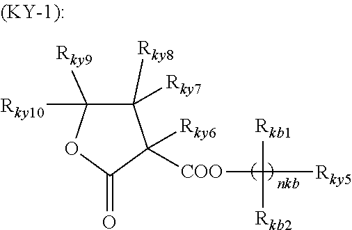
C1([Rky7])([Rky8])C([Rky9])([Rky10])OC(=O)C1([Rky6])[COO]C([Rkb1])([Rkb2])[Rky5].[nkb]
